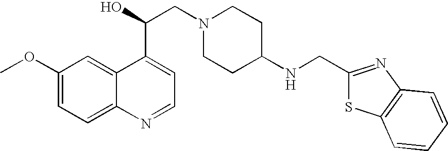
C1(OC)=CC=C2C(=C1)C(C(O)CN1CCC(NCC3=NC4=C(S3)C=CC=C4)CC1)=CC=N2
